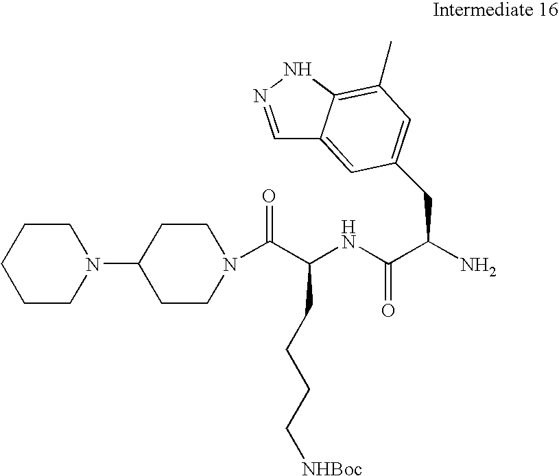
C1CN(C2CCN(C(C(NC(C(N)CC3=CC(C)=C4C(=C3)C=NN4)=O)CCCC[NHBoc])=O)CC2)CCC1
